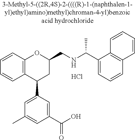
C12=C(C(C3=CC(C)=CC(C(O)=O)=C3)CC(CNC(C)C3=CC=CC4=C3C=CC=C4)O1)C=CC=C2.Cl
